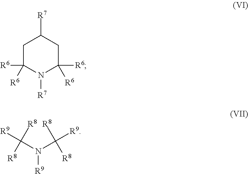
C1C([R6])([R6])N([R7])C([R6])([R6])CC1[R7].C(N(C([R8])([R8])[R9])[R9])([R8])([R8])[R9]
